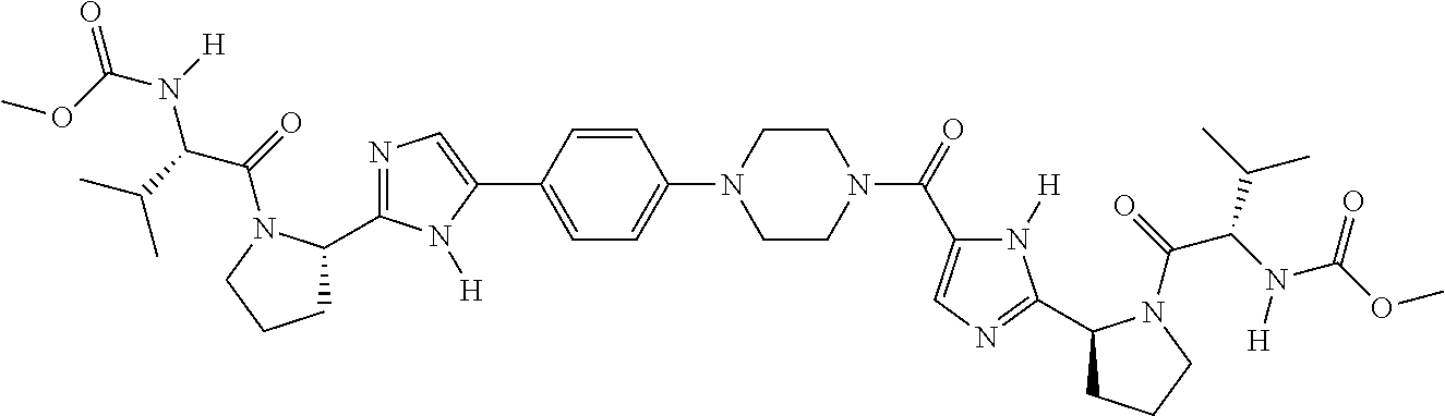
C1=CC(C2=CN=C(C3CCCN3C(=O)C(C(C)C)N([H])C(OC)=O)N2[H])=CC=C1N1CCN(C(=O)C2=CN=C(C3CCCN3C(=O)C(N([H])C(OC)=O)C(C)C)N2[H])CC1
